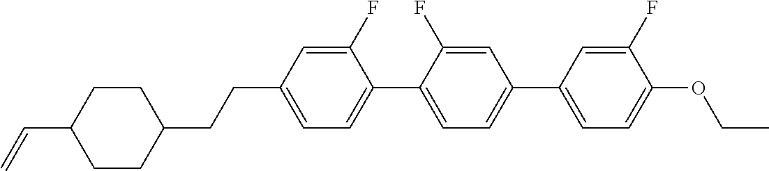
C1CC(C=C)CCC1CCC1=CC=C(C2=CC=C(C3=CC=C(OCC)C(F)=C3)C=C2F)C(F)=C1
